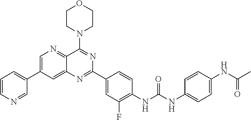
C1=CN=CC(C2=CN=C3C(=C2)N=C(C2=CC(F)=C(NC(NC4=CC=C(NC(C)=O)C=C4)=O)C=C2)N=C3N2CCOCC2)=C1
